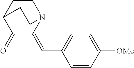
C1=CC([OMe])=CC=C1C=C1C(=O)C2CCN1CC2
